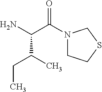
N1(C(C(N)C(CC)C)=O)CCSC1
